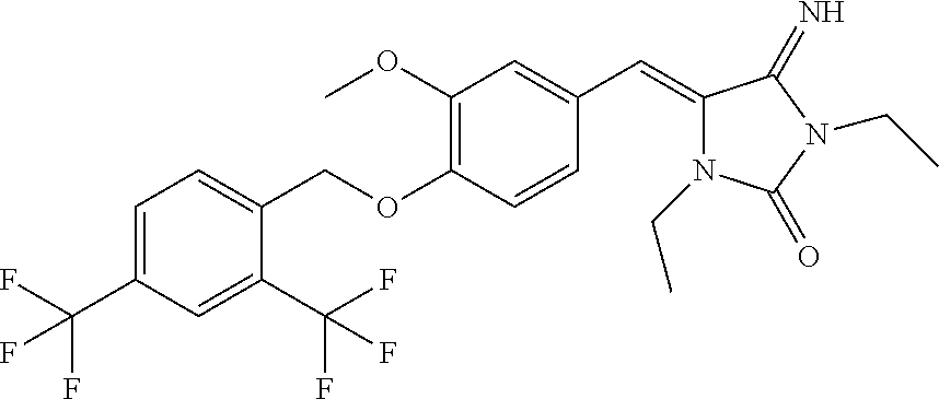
C1=C(C(F)(F)F)C=C(C(F)(F)F)C(COC2=C(OC)C=C(C=C3N(CC)C(=O)N(CC)C3=N)C=C2)=C1
